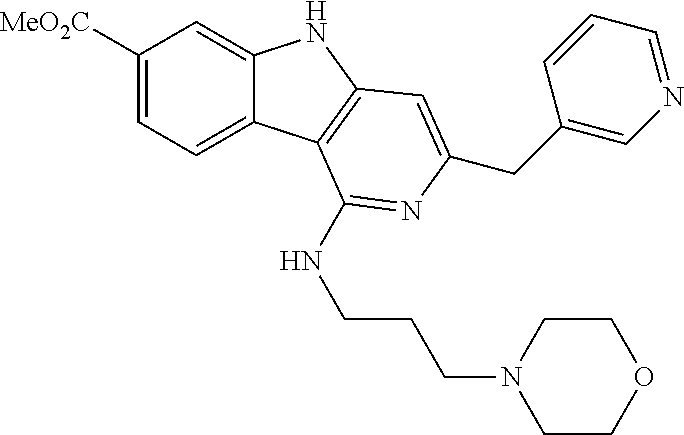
C1([MeO2C])=CC=C2C(=C1)NC1=C2C(NCCCN2CCOCC2)=NC(CC2=CN=CC=C2)=C1
